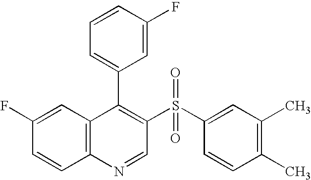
C12=C(C=C(F)C=C1)C(C1=CC=CC(F)=C1)=C(S(C1=CC(C)=C(C)C=C1)(=O)=O)C=N2
